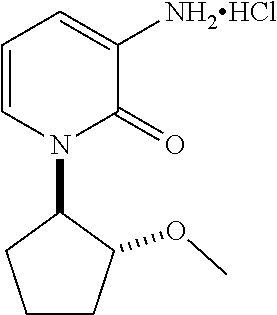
C1=CN(C2CCCC2OC)C(=O)C([NH2HCl])=C1
